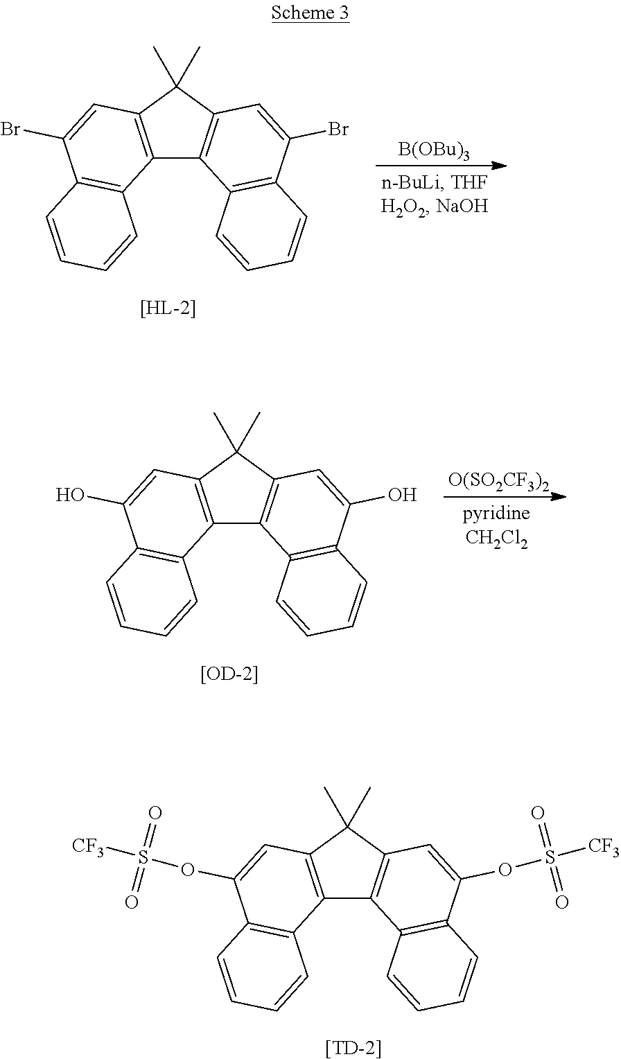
C12=C(C(C)(C)C3=C1C1=C(C(Br)=C3)C=CC=C1)C=C(Br)C1=C2C=CC=C1.[B(OBu)3].C12=C(C(C)(C)C3=C1C1=C(C(O)=C3)C=CC=C1)C=C(O)C1=C2C=CC=C1.[[OD-2]].[O(SO2CF3)2].C12=C(C(C)(C)C3=C1C1=C(C(OS([CF3])(=O)=O)=C3)C=CC=C1)C=C(OS([CF3])(=O)=O)C1=C2C=CC=C1.[[TD-2]]
